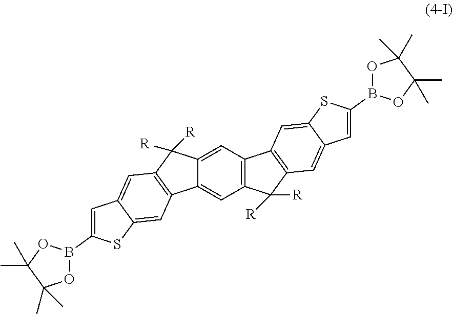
C12=CC3=C(C=C1C([R])([R])C1=C2C=C2C(=C1)C=C(B1OC(C)(C)C(C)(C)O1)S2)C1=C(C3([R])[R])C=C2C(=C1)SC(B1OC(C)(C)C(C)(C)O1)=C2
